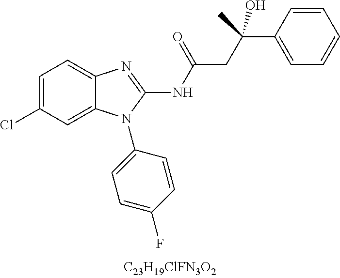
C1=C(Cl)C=C2C(=C1)N=C(NC(CC(C)(C1=CC=CC=C1)O)=O)N2C1=CC=C(F)C=C1
